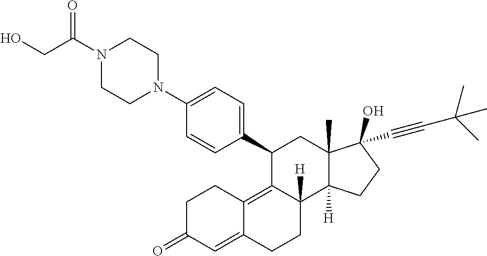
C1(C2=CC=C(N3CCN(C(CO)=O)CC3)C=C2)C2=C3C(=CC(=O)CC3)CCC2([H])C2([H])C(C)(C1)C(C#CC(C)(C)C)(O)CC2
